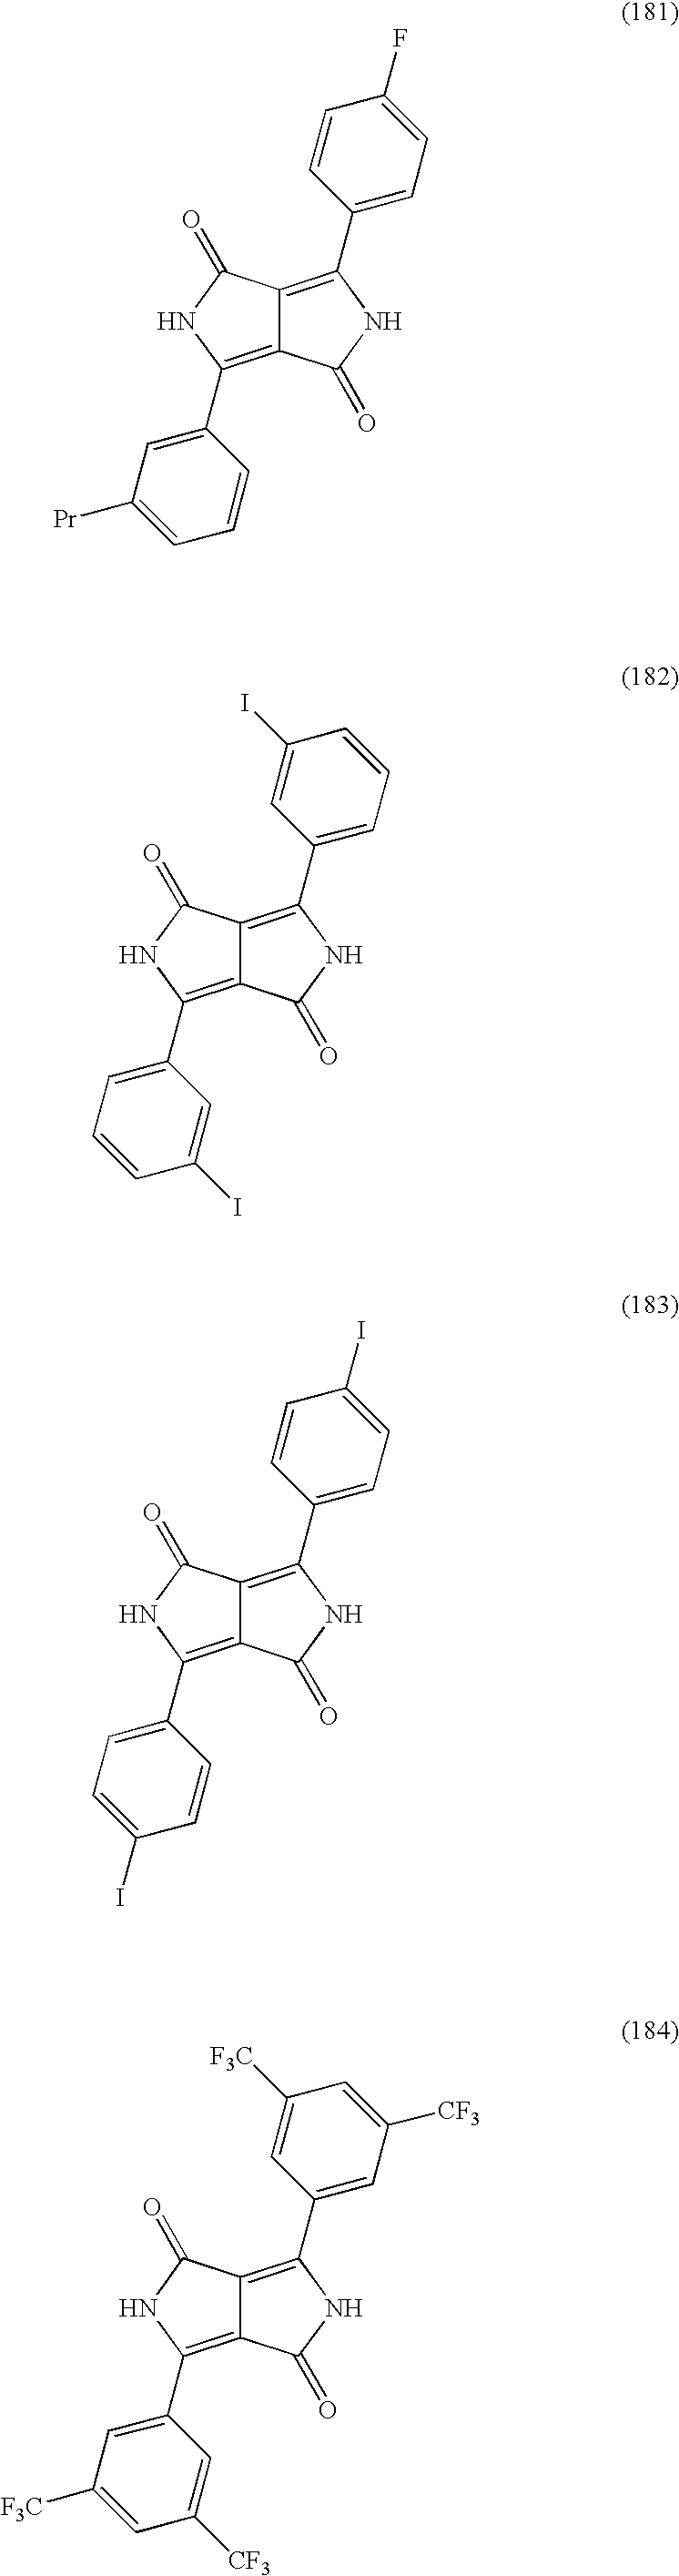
C12=C(C3=CC([Pr])=CC=C3)NC(=O)C1=C(C1=CC=C(F)C=C1)NC2=O.C12=C(C3=CC=CC(I)=C3)NC(=O)C1=C(C1=CC=CC(I)=C1)NC2=O.C12=C(C3=CC=C(I)C=C3)NC(=O)C1=C(C1=CC=C(I)C=C1)NC2=O.C12=C(C3=CC([F3C])=CC([CF3])=C3)NC(=O)C1=C(C1=CC([CF3])=CC([F3C])=C1)NC2=O
